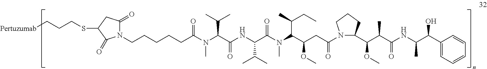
N1(CCCCCC(N(C)C(C(=O)NC(C(N(C(C(CC)C)C(CC(N2C(C(C(C)C(NC(C)C(C3=CC=CC=C3)O)=O)OC)CCC2)=O)OC)C)=O)C(C)C)C(C)C)=O)C(=O)CC(SCCC[Pertuzumab])C1=O
